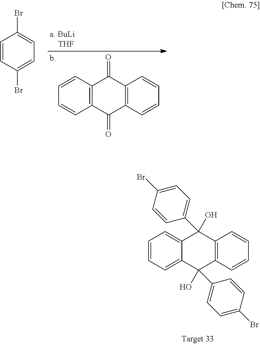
C12=C(C=CC=C1)C(=O)C1=C(C2=O)C=CC=C1.C1=CC(Br)=CC=C1Br.C12=CC=CC=C1C(C1=CC=C(Br)C=C1)(O)C1=C(C=CC=C1)C2(C1=CC=C(Br)C=C1)O
